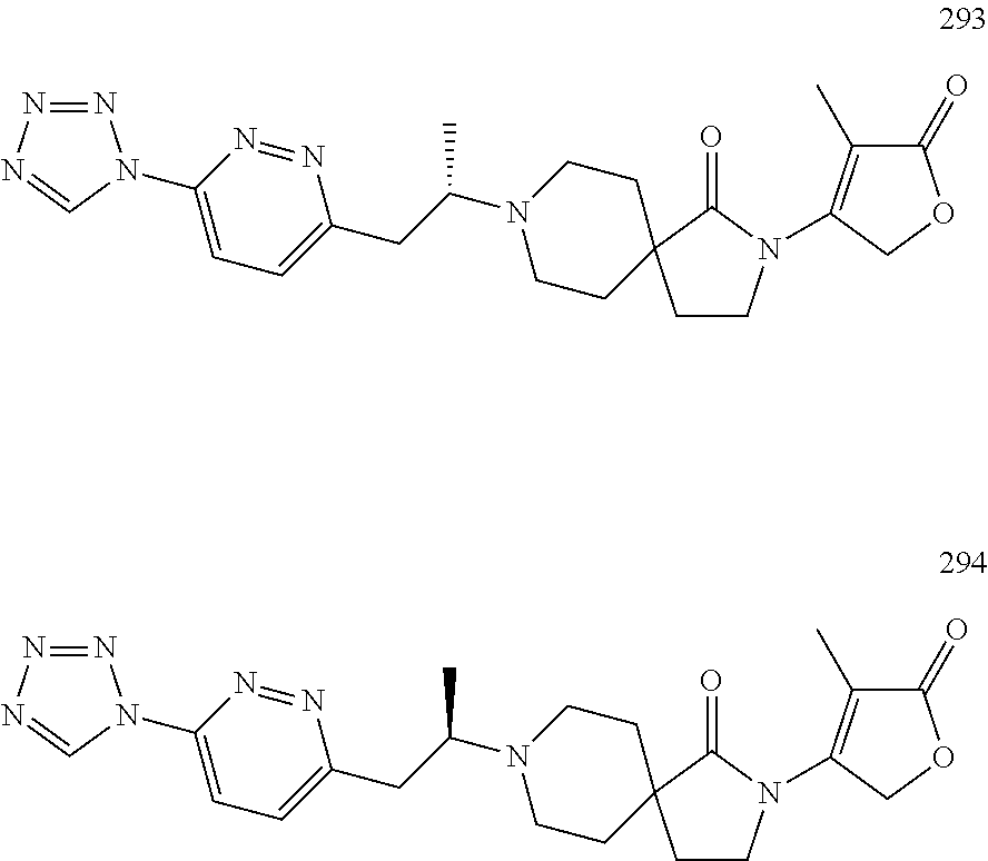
N1=NN=CN1C1=CC=C(CC(N2CCC3(CC2)CCN(C2=C(C)C(=O)OC2)C3=O)C)N=N1.N1=NN=CN1C1=CC=C(CC(N2CCC3(CC2)CCN(C2=C(C)C(=O)OC2)C3=O)C)N=N1
